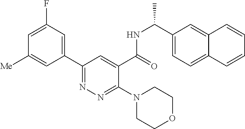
C1=C(F)C=C(C2=NN=C(N3CCOCC3)C(C(=O)NC(C3=CC=C4C(=C3)C=CC=C4)C)=C2)C=C1[Me]
